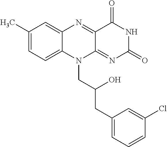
C1(C)=CC=C2C(=C1)N=C1C(=NC(=O)NC1=O)N2CC(CC1=CC=CC(Cl)=C1)O
